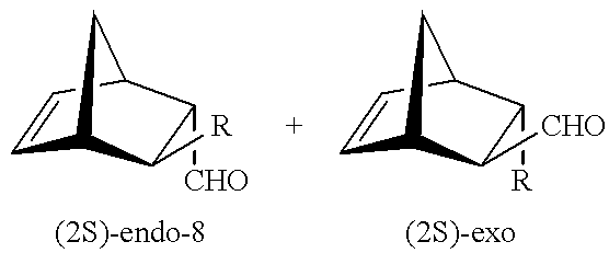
C1=CC2CC1C([CHO])C2[R].C1=CC2CC1C([R])C2[CHO]
